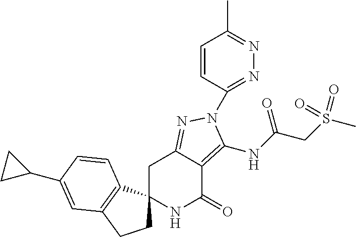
C1C2=NN(C3=NN=C(C)C=C3)C(NC(CS(C)(=O)=O)=O)=C2C(=O)NC12CCC1=C2C=CC(C2CC2)=C1
